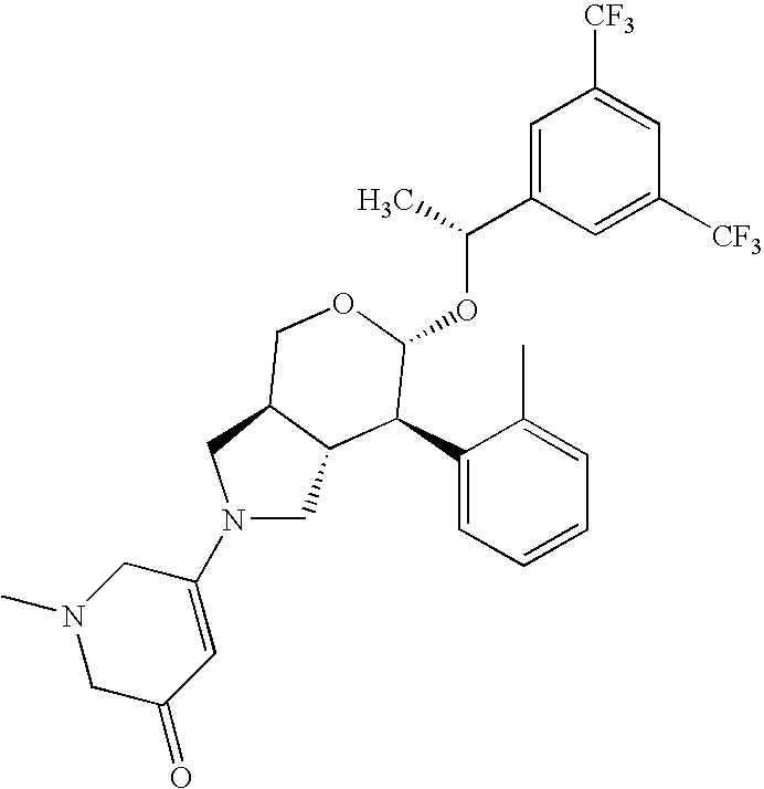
C1(C2C(OC(C3=CC([CF3])=CC([CF3])=C3)C)OCC3C2CN(C2=CC(=O)CN(C)C2)C3)=CC=CC=C1C
